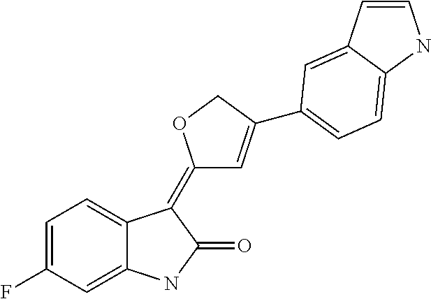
C1=C(F)C=C2C(=C1)C(=C1C=C(C3=CC=C4C(=C3)C=CN4)CO1)C(=O)N2
